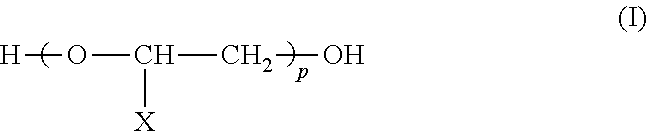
[H]OC(CO)[X]
